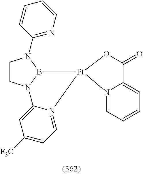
C1CN2B(N1C1=NC=CC=C1)[Pt]1(N3=CC=C([F3C])C=C23)N2=CC=CC=C2C(=O)O1
